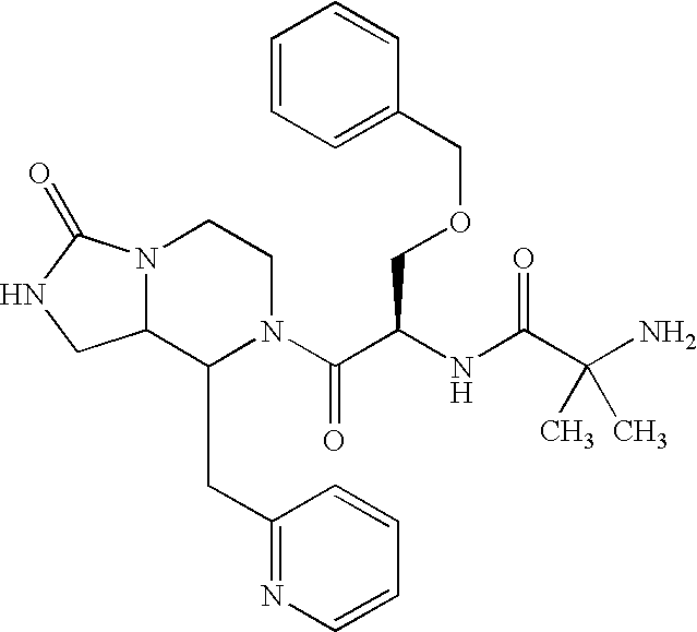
C12N(CCN(C(C(NC(C(N)(C)C)=O)COCC3=CC=CC=C3)=O)C1CC1=NC=CC=C1)C(=O)NC2
